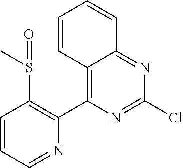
C12=C(C3=C(S(C)=O)C=CC=N3)N=C(Cl)N=C1C=CC=C2
